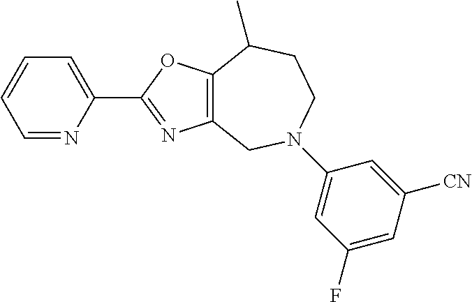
C1=NC(C2=NC3=C(O2)C(C)CCN(C2=CC(F)=CC([CN])=C2)C3)=CC=C1
